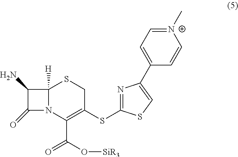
C12([H])N(C(C(O[SiR3])=O)=C(SC3=NC(C4=CC=[N+](C)C=C4)=CS3)CS1)C(=O)C2N
